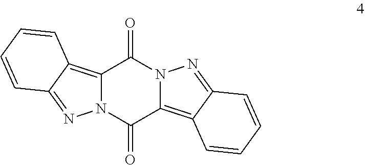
C12=C3C(=NN1C(=O)C1=C4C(=NN1C2=O)C=CC=C4)C=CC=C3
